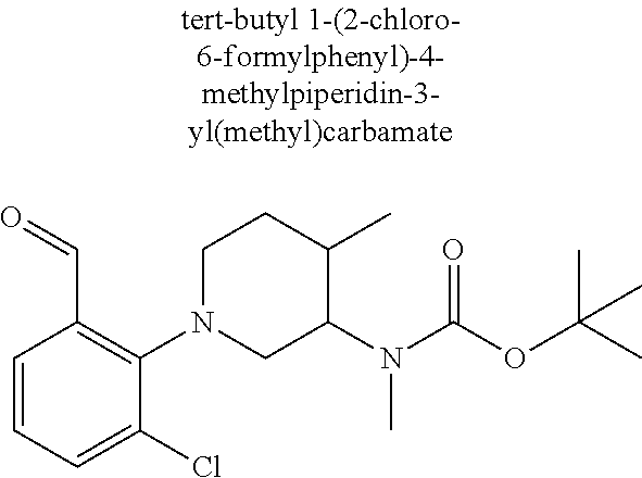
C1=CC=C(Cl)C(N2CC(N(C(OC(C)(C)C)=O)C)C(C)CC2)=C1C=O
